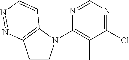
C1CN(C2=C(C)C(Cl)=NC=N2)C2=C1N=NC=C2
